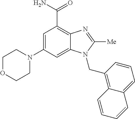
C1OCCN(C2=CC(C(N)=O)=C3C(=C2)N(CC2=C4C(=CC=C2)C=CC=C4)C([Me])=N3)C1
